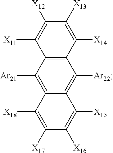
C12=C(C([Ar21])=C3C(=C1[Ar22])C([X15])=C([X16])C([X17])=C3[X18])C([X11])=C([X12])C([X13])=C2[X14]
